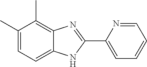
C1(C)=CC=C2C(=C1C)N=C(C1=CC=CC=N1)N2
